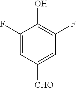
C1(F)=CC([CHO])=CC(F)=C1O
